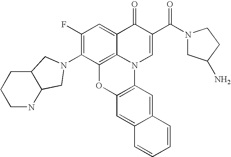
C1(F)=C(N2CC3C(CCCN3)C2)C2=C3C(=C1)C(=O)C(C(N1CC(N)CC1)=O)=CN3C1=C(O2)C=C2C(=C1)C=CC=C2
